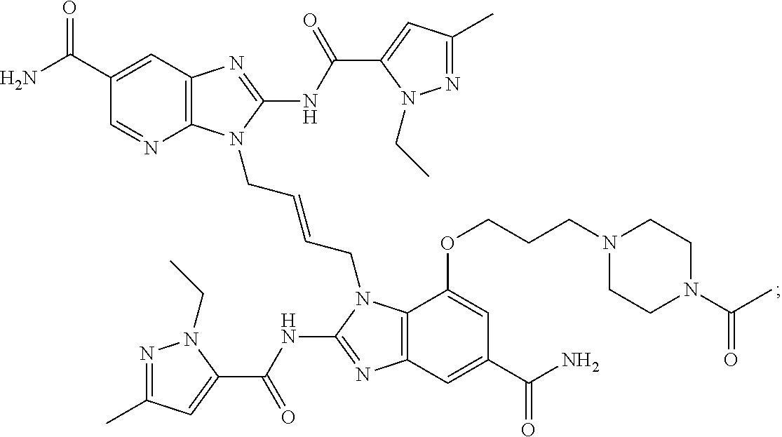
C12=C(N=C(NC(C3=CC(C)=NN3CC)=O)N1CC=CCN1C3=C(N=C1NC(C1=CC(C)=NN1CC)=O)C=C(C(=O)N)C=C3OCCCN1CCN(C(C)=O)CC1)C=C(C(=O)N)C=N2
